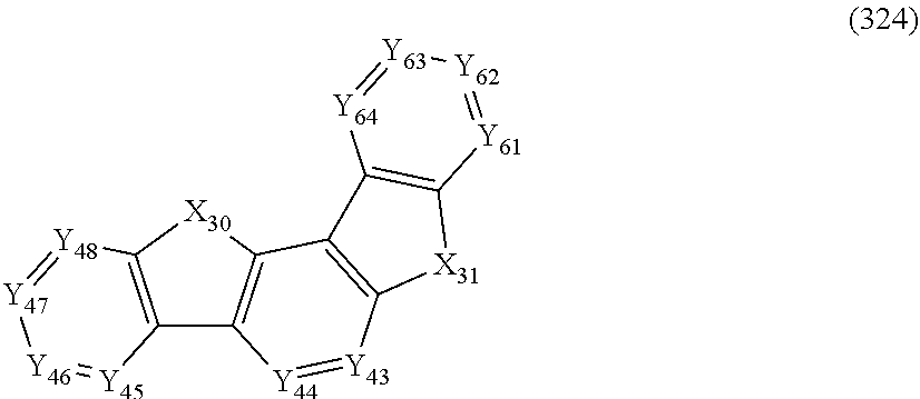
C12=C([X30]C3=C1[Y44]=[Y43]C1=C3C3=C([X31]1)[Y61]=[Y62][Y63]=[Y64]3)[Y48]=[Y47][Y46]=[Y45]2
